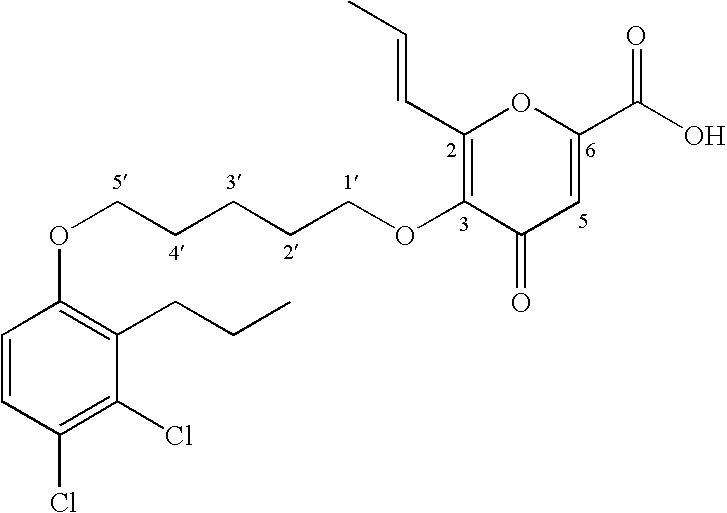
C1=CC(Cl)=C(Cl)C(CCC)=C1OCCCCCOC1=C(C=CC)OC(C(O)=O)=CC1=O
